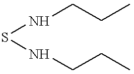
S(NCCC)NCCC
